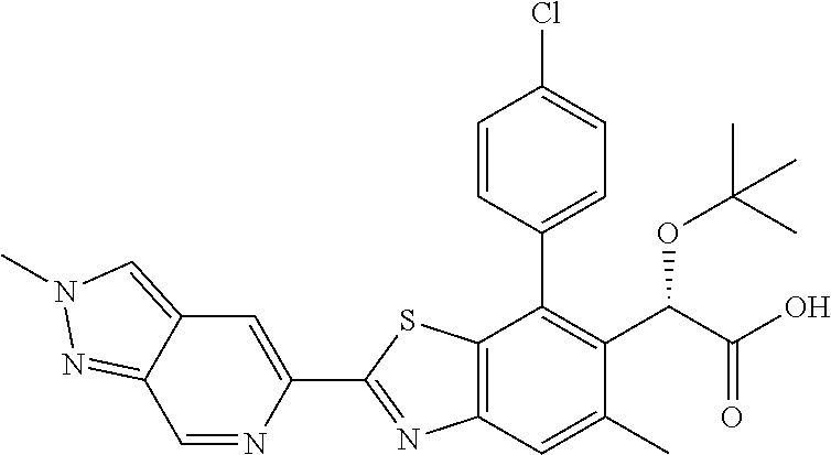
C1(C2=CC3=CN(C)N=C3C=N2)=NC2=C(S1)C(C1=CC=C(Cl)C=C1)=C(C(OC(C)(C)C)C(=O)O)C(C)=C2
